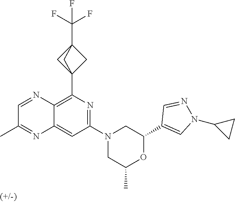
C12=CC(N3CC(C)OC(C4=CN(C5CC5)N=C4)C3)=NC(C34CC(C(F)(F)F)(C3)C4)=C1N=CC(C)=N2
